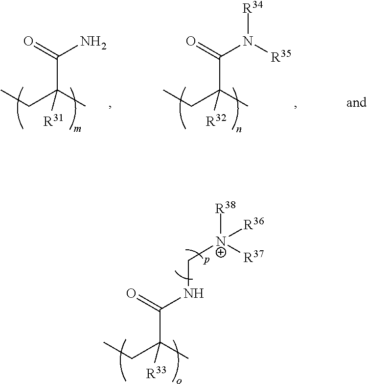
CCC(C)([R33])C(NC[N+]([R38])([R36])[R37])=O.CCC(C)([R31])C(N)=O.CCC(C)([R32])C(N([R34])[R35])=O
